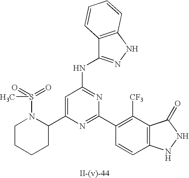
C1=C(C2N(S(=O)(=O)C)CCCC2)N=C(C2=C([CF3])C3=C(C=C2)NNC3=O)N=C1NC1=NNC2=C1C=CC=C2
